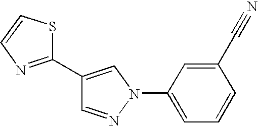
C1(C2=NC=CS2)=CN(C2=CC=CC(C#N)=C2)N=C1
